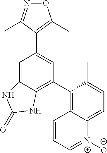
O1N=C(C)C(C2=CC(C3=C4C(=CC=C3C)[N+](O)=CC=C4)=C3C(=C2)NC(=O)N3)=C1C
